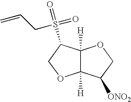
C12([H])C([H])(C(S(=O)(CC=C)=O)CO1)OCC2[ONO2]
